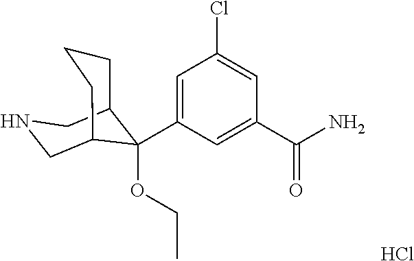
Cl.C1(C(N)=O)=CC(C2(OCC)C3CCCC2CNC3)=CC(Cl)=C1
